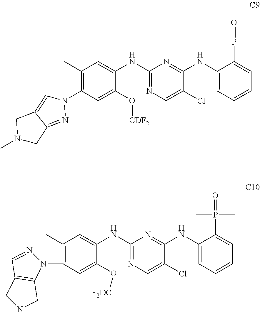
C1(N2C=C3C(=N2)CN(C)C3)=C(C)C=C(NC2=NC=C(Cl)C(NC3=CC=CC=C3P(C)(C)=O)=N2)C(O[CDF2])=C1.C1(N2N=CC3=C2CN(C)C3)=C(C)C=C(NC2=NC=C(Cl)C(NC3=CC=CC=C3P(C)(C)=O)=N2)C(O[F2DC])=C1
